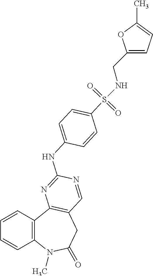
C1=CC2=C(C=C1)N(C)C(=O)CC1=C2N=C(NC2=CC=C(S(=O)(=O)NCC3=CC=C(C)O3)C=C2)N=C1
